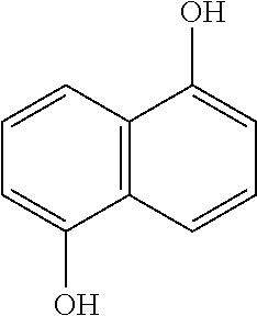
C12=C(C=CC=C1O)C(O)=CC=C2
